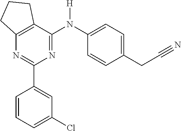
C12=C(C(N(C3=CC=C(CC#N)C=C3)[H])=NC(C3=CC(Cl)=CC=C3)=N1)CCC2
